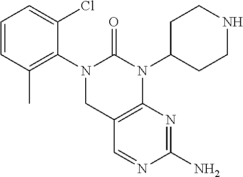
C1=CC(C)=C(N2C(=O)N(C3CCNCC3)C3=C(C2)C=NC(N)=N3)C(Cl)=C1
